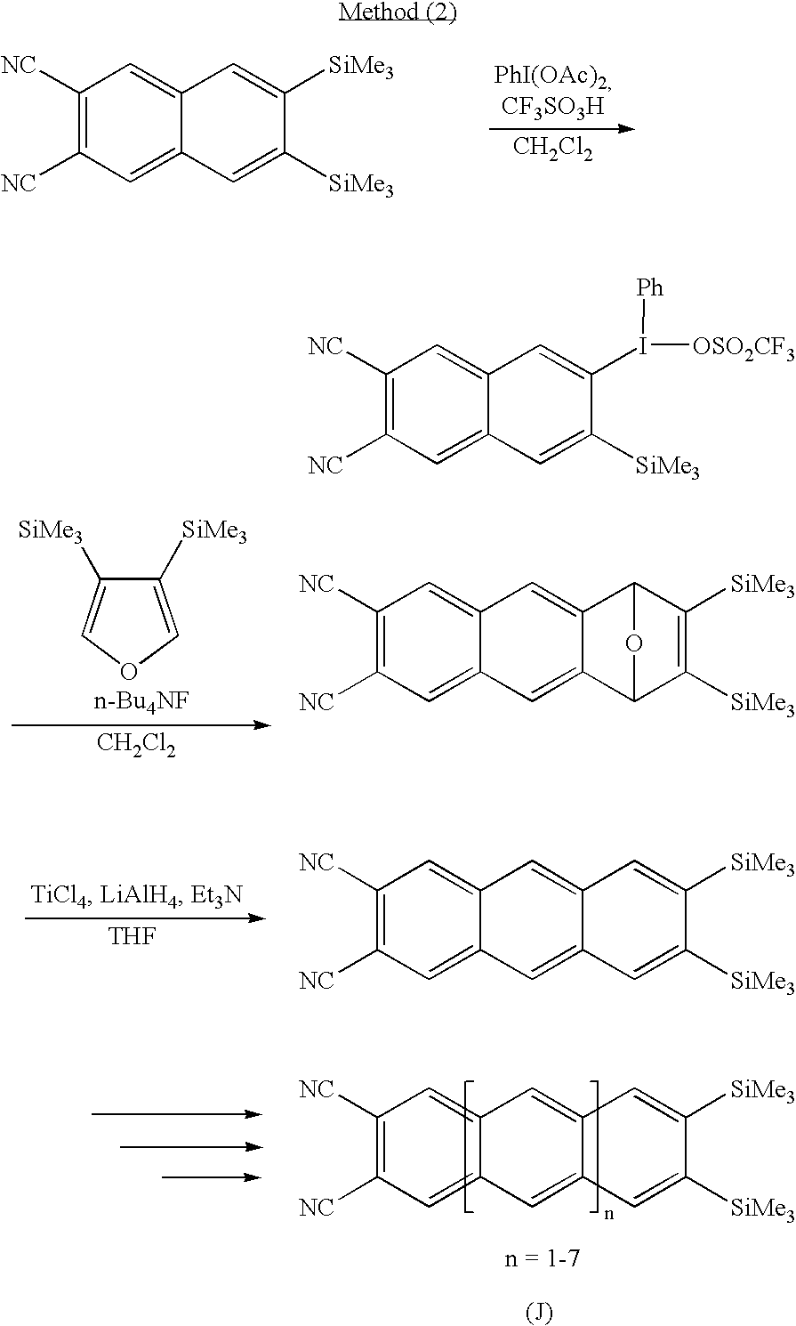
[CH2Cl2].C1([NC])=C([NC])C=C2C(=C1)C=C([SiMe3])C([SiMe3])=C2.[THF].C1([NC])=C([NC])C=C2C(=C1)C=C1C(=C2)C=C([SiMe3])C([SiMe3])=C1.C1([SiMe3])=COC=C1[SiMe3].[CH2Cl2].C1([NC])=C([NC])C=C2C(=C1)C=C1C(=C2)C2C([SiMe3])=C([SiMe3])C1O2.C1([NC])=C([NC])C=C2C(=C1)C=C1C(=C2)C=C([SiMe3])C([SiMe3])=C1.C1([NC])=C([NC])C=C2C(=C1)C=C(I([Ph])[OSO2CF3])C([SiMe3])=C2
